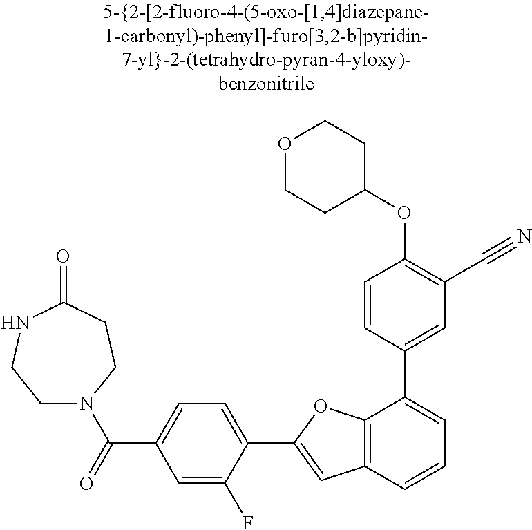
O1CCC(OC2=C(C#N)C=C(C3=CC=CC4=C3OC(C3=CC=C(C(=O)N5CCNC(=O)CC5)C=C3F)=C4)C=C2)CC1
